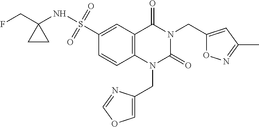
C1(S(=O)(=O)NC2(CF)CC2)=CC2=C(C=C1)N(CC1=COC=N1)C(=O)N(CC1=CC(C)=NO1)C2=O
